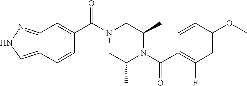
C12=NNC=C1C=CC(C(N1CC(C)N(C(C3=C(F)C=C(OC)C=C3)=O)C(C)C1)=O)=C2
